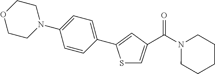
S1C=C(C(N2CCCCC2)=O)C=C1C1=CC=C(N2CCOCC2)C=C1
